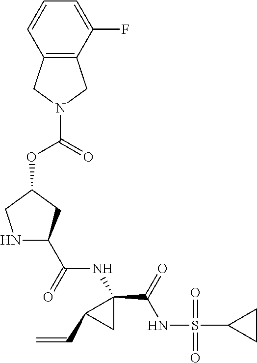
O=C(OC1CNC(C(=O)NC2(C(=O)NS(=O)(=O)C3CC3)CC2C=C)C1)N1CC2=C(C1)C=CC=C2F
